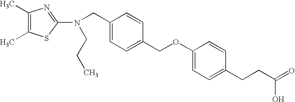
C1(C)=C(C)SC(N(CC2=CC=C(COC3=CC=C(CCC(=O)O)C=C3)C=C2)CCC)=N1
